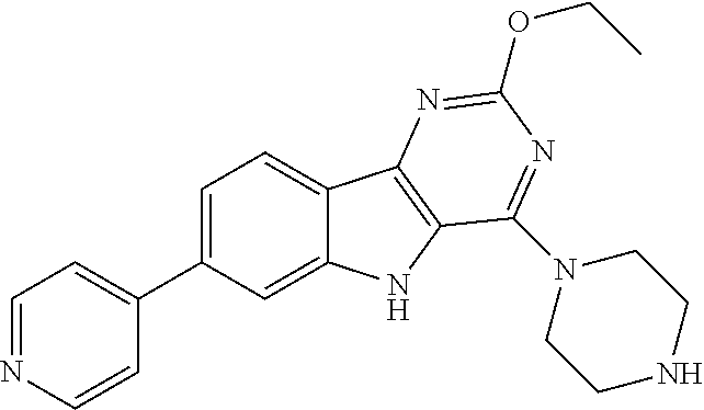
C1=NC=CC(C2=CC=C3C(=C2)NC2=C3N=C(OCC)N=C2N2CCNCC2)=C1
